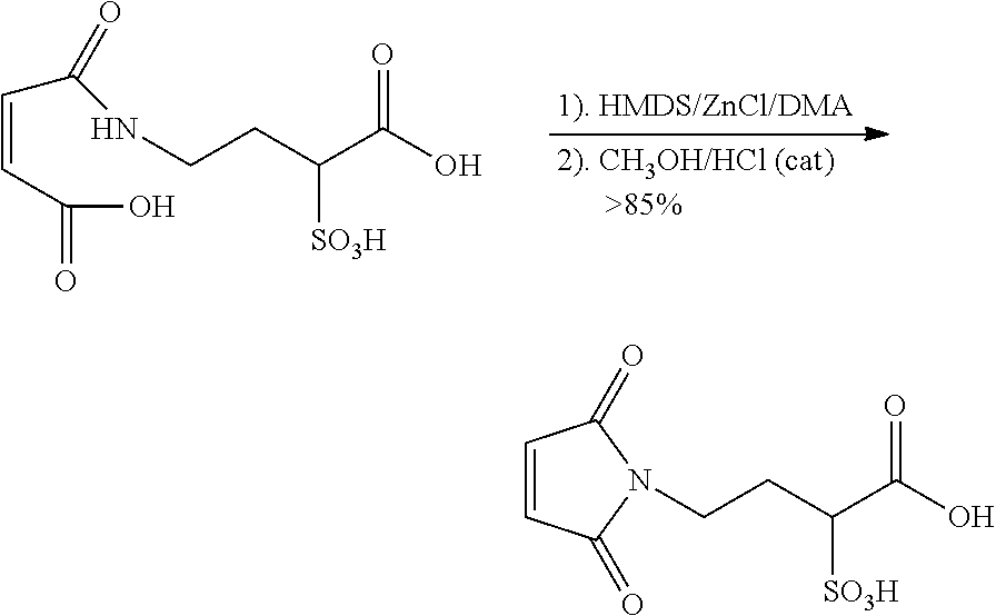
N(CCC(C(O)=O)[SO3H])C(C=CC(O)=O)=O.C(CC(C(O)=O)[SO3H])N1C(=O)C=CC1=O
